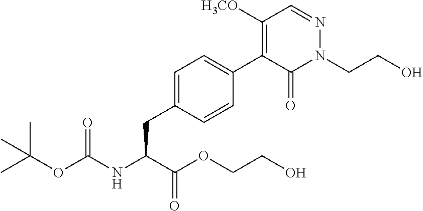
O(C(NC(C(OCCO)=O)CC1=CC=C(C2=C([H3CO])C=NN(CCO)C2=O)C=C1)=O)C(C)(C)C
